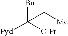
[Bu]C([OiPr])([Pyd])C[Me]
